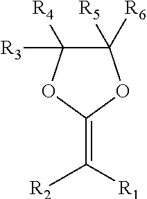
C1([R5])([R6])C([R3])([R4])OC(=C([R1])[R2])O1
